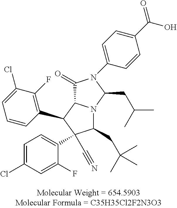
C1(Cl)=CC=C(C2(C#N)C(CC(C)(C)C)N3C(C2C2=C(F)C(Cl)=CC=C2)C(=O)N(C2=CC=C(C(O)=O)C=C2)C3CC(C)C)C(F)=C1
